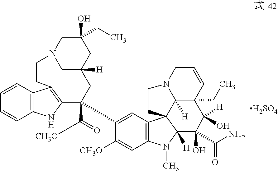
C1=CC2=C(C=C1)NC1=C2CCN2CC([H])(CC1(C(=O)[CH3O])C1=CC3=C(C=C1[CH3O])N(C)C1([H])C34C3([H])C(CC)(C(O)([H])C1(C(=O)N)O)C=CCN3CC4)CC(O)(CC)C2.[H2SO4]
